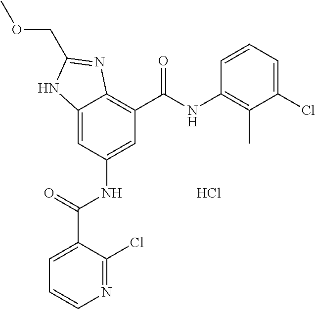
C12=CC(NC(C3=CC=CN=C3Cl)=O)=CC(C(=O)NC3=C(C)C(Cl)=CC=C3)=C1N=C(COC)N2.Cl
